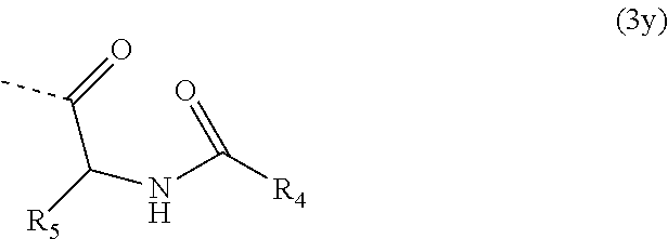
[R4]C(NC([R5])C(C)=O)=O
